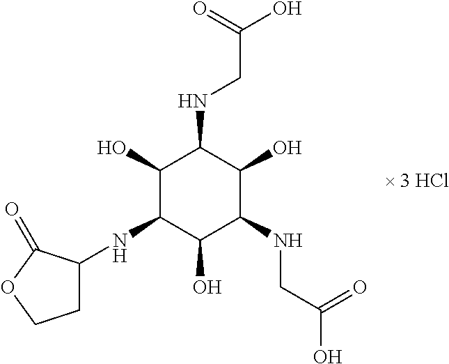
OC1C(NC2CCOC2=O)C(O)C(NCC(O)=O)C(O)C1NCC(O)=O
